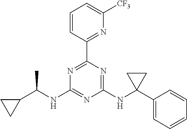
N1=C(C2=NC([CF3])=CC=C2)N=C(NC2(C3=CC=CC=C3)CC2)N=C1NC(C1CC1)C
